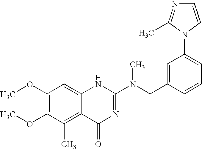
C1(OC)=C(OC)C(C)=C2C(=C1)NC(N(CC1=CC(N3C=CN=C3C)=CC=C1)C)=NC2=O
